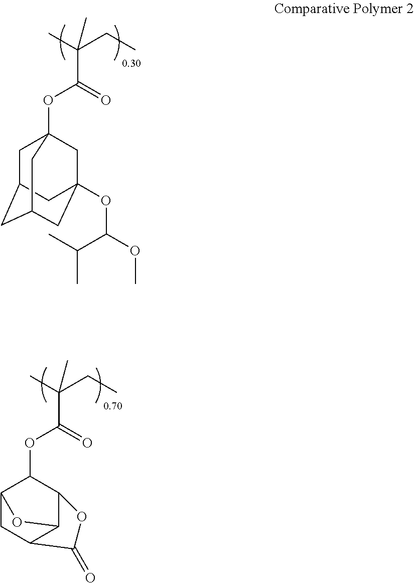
CC(CC)(C)C(OC12CC3CC(CC(OC(C(C)C)OC)(C1)C3)C2)=O.CC(CC)(C)C(OC1C2CC3C(C1OC3=O)O2)=O
